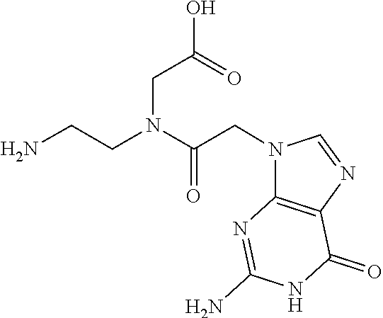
C12=C(N=C(N)NC1=O)N(CC(N(CC(O)=O)CCN)=O)C=N2
